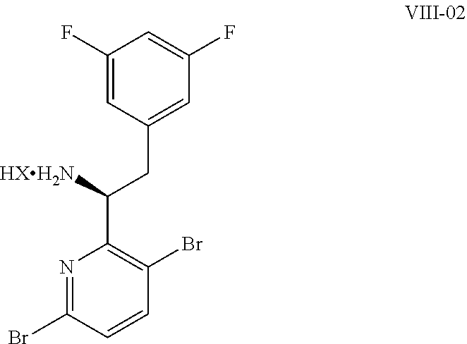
C1(C(CC2=CC(F)=CC(F)=C2)[HXH2N])=C(Br)C=CC(Br)=N1
